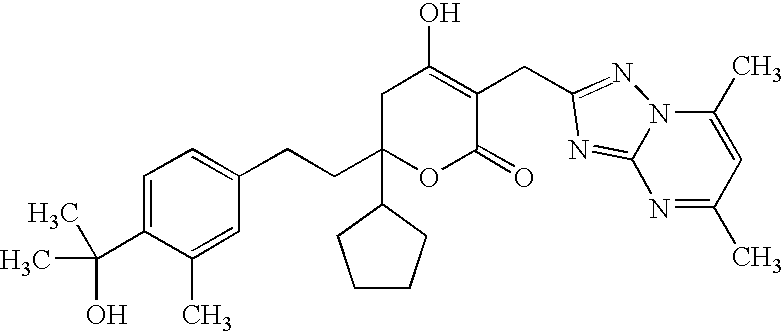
C1=C(C(C)(O)C)C(C)=CC(CCC2(C3CCCC3)OC(=O)C(CC3=NN4C(C)=CC(C)=NC4=N3)=C(O)C2)=C1
